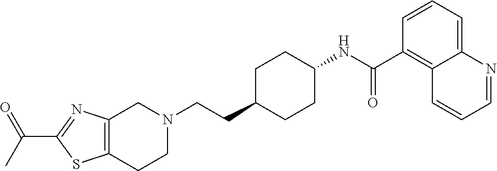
C1(C(=O)C)=NC2=C(S1)CCN(CCC1CCC(NC(C3=C4C(=CC=C3)N=CC=C4)=O)CC1)C2
